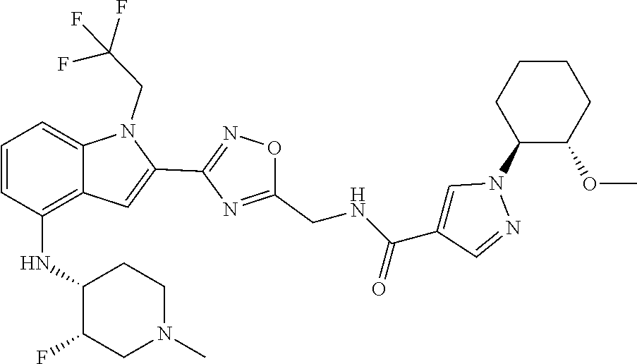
C12=C(NC3C(F)CN(C)CC3)C=CC=C1N(CC(F)(F)F)C(C1=NOC(CNC(C3=CN(C4C(OC)CCCC4)N=C3)=O)=N1)=C2
